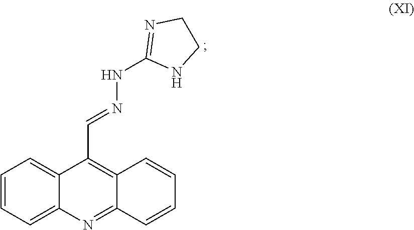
C1=CC=C2C(=C1)C(C=NNC1=NCCN1)=C1C(=N2)C=CC=C1
